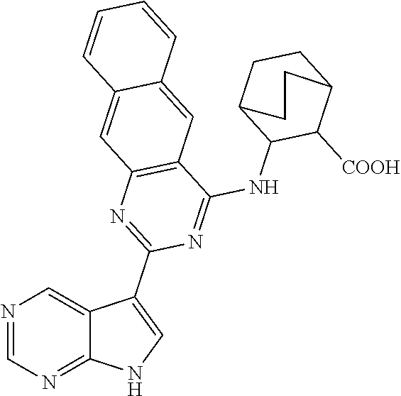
C12=C(C(NC3C([COOH])C4CCC3CC4)=NC(C3=CNC4=NC=NC=C34)=N1)C=C1C(=C2)C=CC=C1
